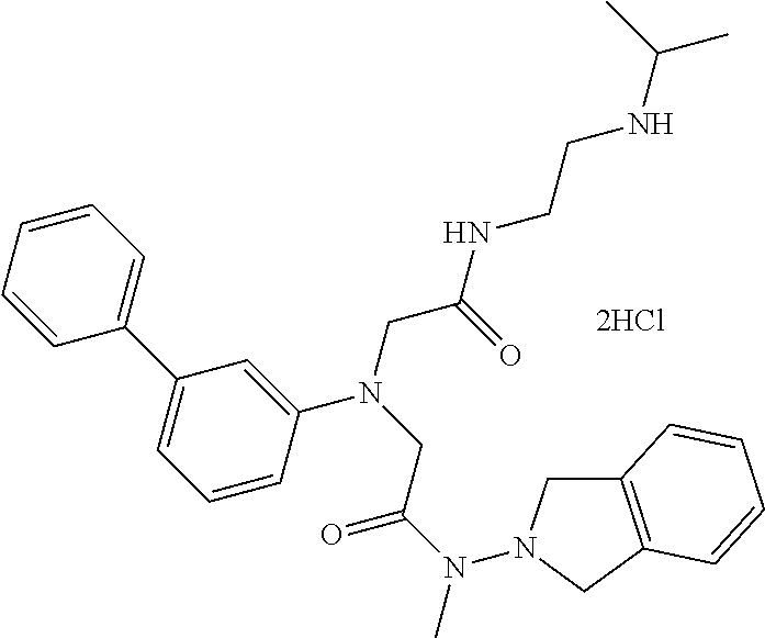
N(C(CN(CC(=O)NCCNC(C)C)C1=CC(C2=CC=CC=C2)=CC=C1)=O)(C)N1CC2=C(C1)C=CC=C2
